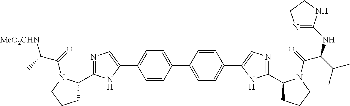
N1=C(C2CCCN2C(=O)C(C)[MeO2CHN])NC(C2=CC=C(C3=CC=C(C4=CN=C(C5CCCN5C(=O)C(C(C)C)NC5=NCCN5)N4)C=C3)C=C2)=C1
